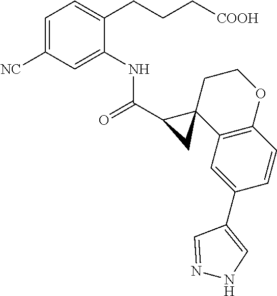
C1=C([NC])C=C(NC(C2CC23C2=C(OCC3)C=CC(C3=CNN=C3)=C2)=O)C(CCC[COOH])=C1
